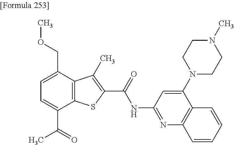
C1=C(C(=O)C)C2=C(C(COC)=C1)C(C)=C(C(=O)NC1=NC3=C(C(N4CCN(C)CC4)=C1)C=CC=C3)S2
